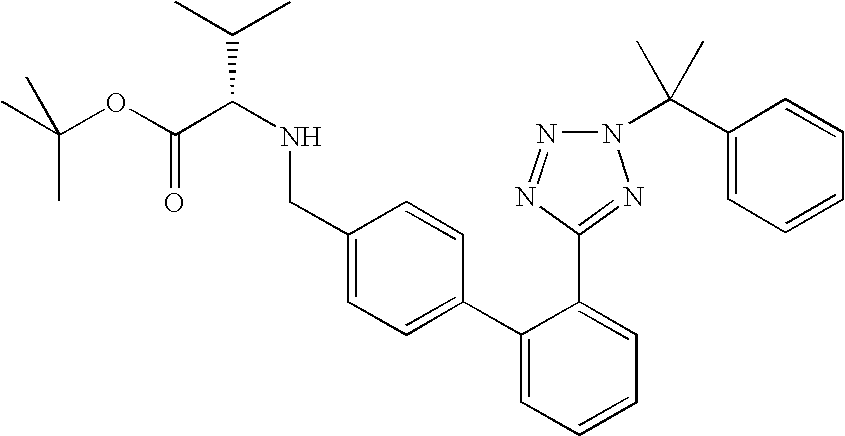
C1(CNC(C(OC(C)(C)C)=O)C(C)C)=CC=C(C2=CC=CC=C2C2=NN(C(C3=CC=CC=C3)(C)C)N=N2)C=C1
